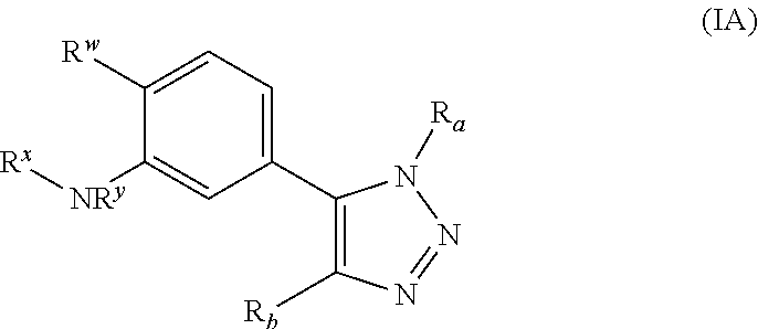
C1(C2=CC=C([Rw])C([NRy][Rx])=C2)=C([Rb])N=NN1[Ra]
